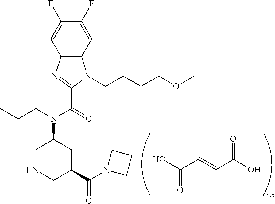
C12=C(N=C(C(=O)N(CC(C)C)C3CNCC(C(N4CCC4)=O)C3)N1CCCCOC)C=C(F)C(F)=C2.[1/2].OC(C=CC(O)=O)=O
